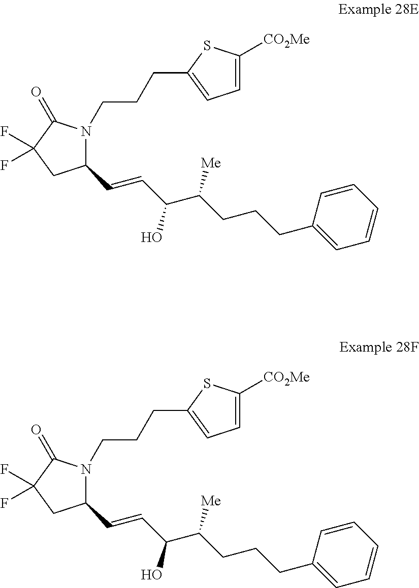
C(CCCC1=CC=CC=C1)([Me])C(O)C=CC1N(CCCC2=CC=C([CO2Me])S2)C(=O)C(F)(F)C1.C(CCCC1=CC=CC=C1)([Me])C(O)C=CC1N(CCCC2=CC=C([CO2Me])S2)C(=O)C(F)(F)C1
